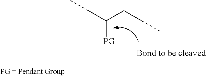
C([PG])(CC)CCC
